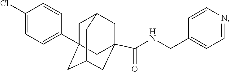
C1(Cl)=CC=C(C23CC4CC(C(NCC5=CC=NC=C5)=O)(CC(C2)C4)C3)C=C1
